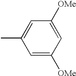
CC1=CC([OMe])=CC([OMe])=C1
